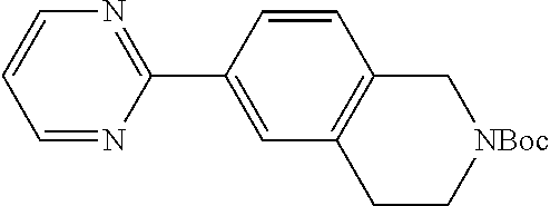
C1=CN=C(C2=CC3=C(C=C2)C[NBoc]CC3)N=C1
